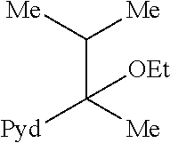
C(C([Me])[Me])([Me])([Pyd])[OEt]
